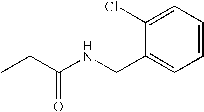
C1(CNC(CC)=O)=CC=CC=C1Cl
